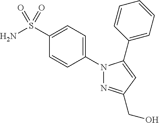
N1(C2=CC=C(S(N)(=O)=O)C=C2)N=C(CO)C=C1C1=CC=CC=C1
